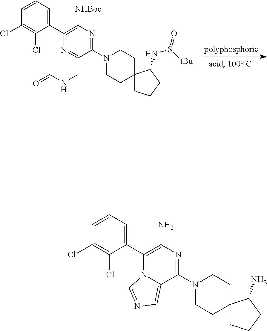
C1=CC=C(C2=C([NHBoc])N=C(N3CCC4(CC3)CCCC4NS(=O)[tBu])C(CNC=O)=N2)C(Cl)=C1Cl.C1=CC=C(C2=C(N)N=C(N3CCC4(CC3)CCCC4N)C3=CN=CN23)C(Cl)=C1Cl
